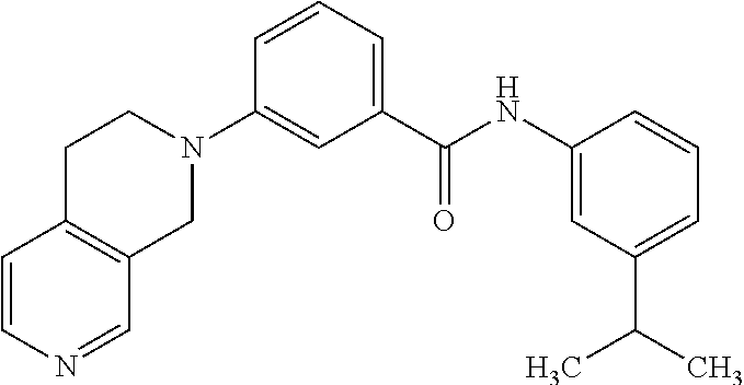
C1=CN=CC2=C1CCN(C1=CC(C(NC3=CC(C(C)C)=CC=C3)=O)=CC=C1)C2
